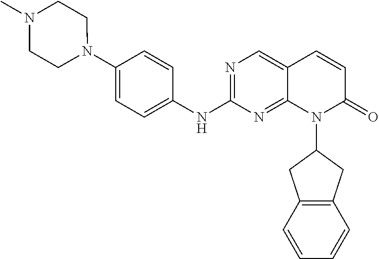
N1(C2=CC=C(NC3=NC=C4C(=N3)N(C3CC5=C(C3)C=CC=C5)C(=O)C=C4)C=C2)CCN(C)CC1
